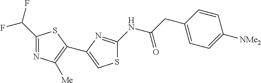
C1(C(F)F)=NC([Me])=C(C2=CSC(NC(CC3=CC=C([NMe2])C=C3)=O)=N2)S1
